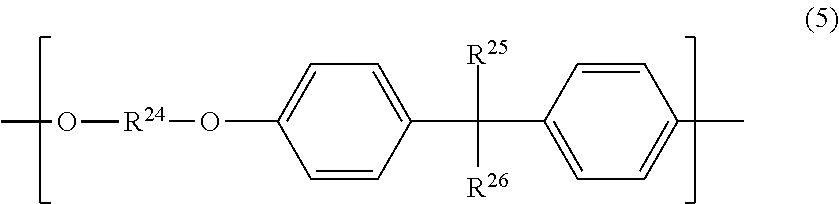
C1=CC(C(C2=CC=C(C)C=C2)([R25])[R26])=CC=C1O[R24]OC
